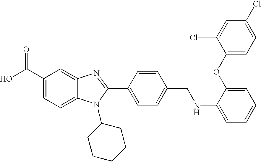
OC(C1=CC=C2C(=C1)N=C(C1=CC=C(CNC3=CC=CC=C3OC3=CC=C(Cl)C=C3Cl)C=C1)N2C1CCCCC1)=O
